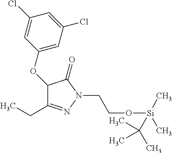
C1(OC2=CC(Cl)=CC(Cl)=C2)C(CC)=NN(CCO[Si](C)(C)C(C)(C)C)C1=O
